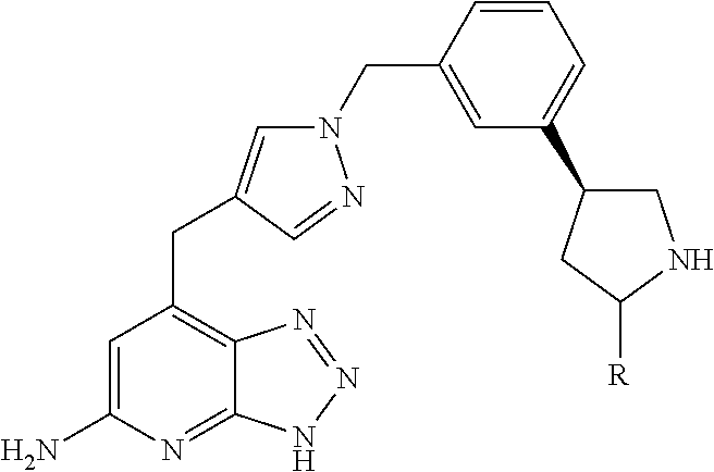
C1=C(N)N=C2C(=C1CC1=CN(CC3=CC(C4CNC([R])C4)=CC=C3)N=C1)N=NN2
